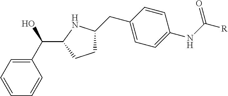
C1(C(C2CCC(CC3=CC=C(NC(=O)[R])C=C3)N2)O)=CC=CC=C1
